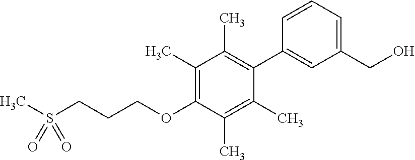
CS(CCCOC1=C(C)C(C)=C(C2=CC(CO)=CC=C2)C(C)=C1C)(=O)=O
